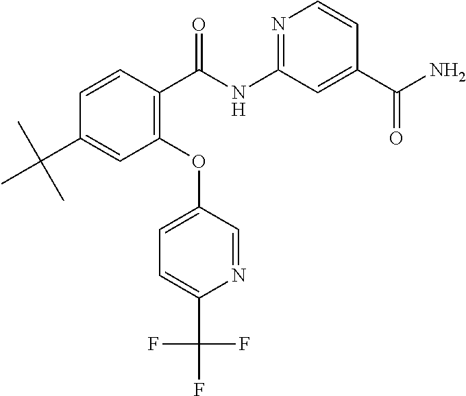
FC(F)(F)C1=CC=C(OC2=C(C(NC3=NC=CC(C(N)=O)=C3)=O)C=CC(C(C)(C)C)=C2)C=N1
